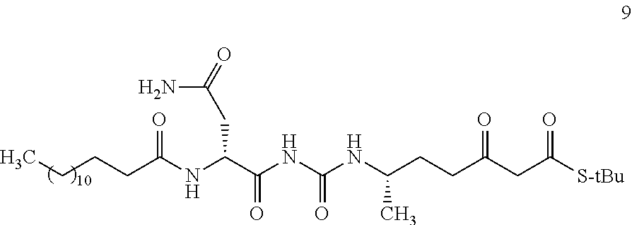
C(NC(C(NC(NC(CCC(CC([S-tBu])=O)=O)C)=O)=O)CC(=O)N)(=O)CCCC
